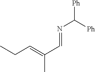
N(C([Ph])[Ph])=CC(C)=CCC
